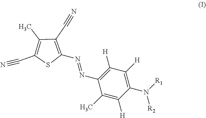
C1([H])=C(N=NC2=C(C#N)C(C)=C(C#N)S2)C(C)=C([H])C(N([R2])[R1])=C1[H]
